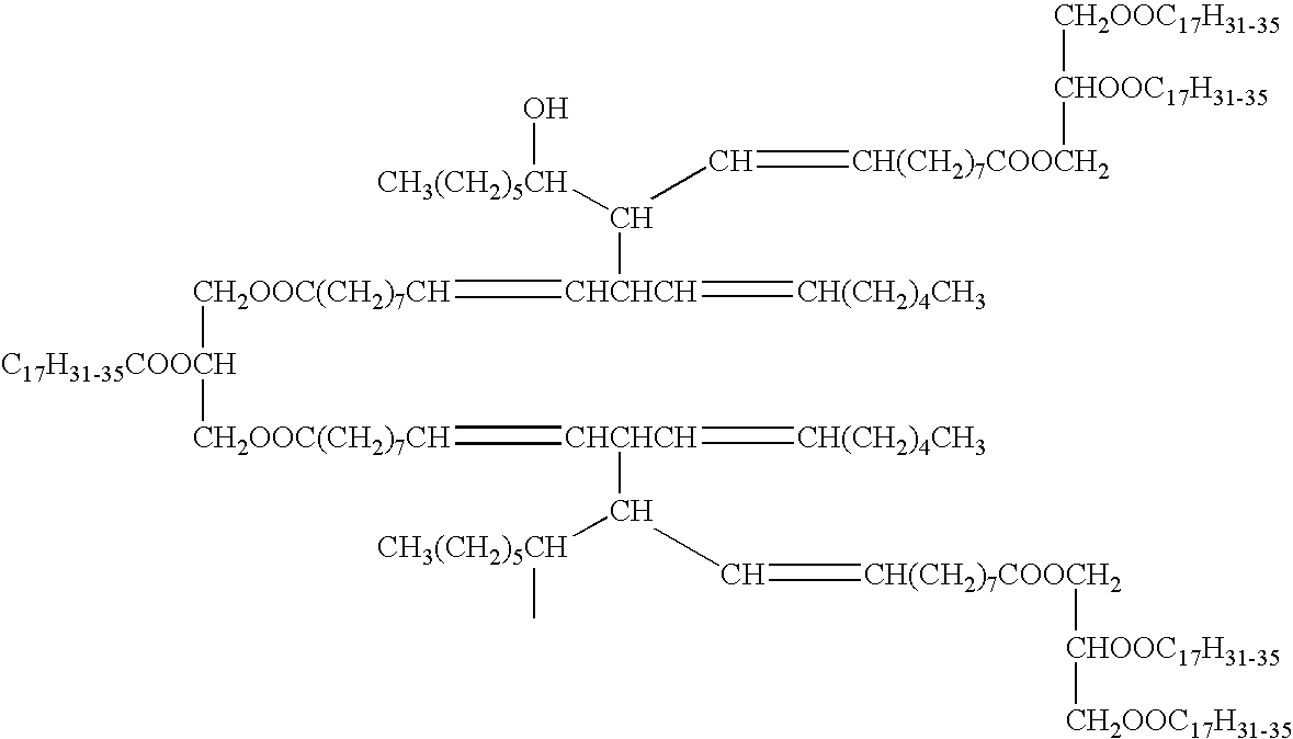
[CH2OOC(CH2)7CH]([C17H31-35COOCH][CH2OOC(CH2)7CH]=[CHCHCH](=[CH(CH2)4CH3])C(C=[CH(CH2)7COOCH2][CHOOC17H31-35][CH2OOC17H31-35])[CH3(CH2)5CH]C)=[CHCHCH](=[CH(CH2)4CH3])C(C=[CH(CH2)7COOCH2][CHOOC17H31-35][CH2OOC17H31-35])[CH3(CH2)5CH]O
